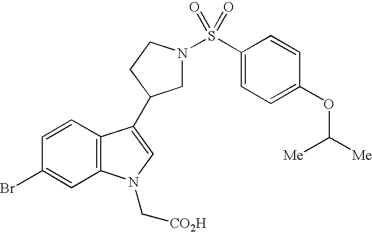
C1(Br)=CC2=C(C=C1)C(C1CN(S(C3=CC=C(OC([Me])[Me])C=C3)(=O)=O)CC1)=CN2C[CO2H]
